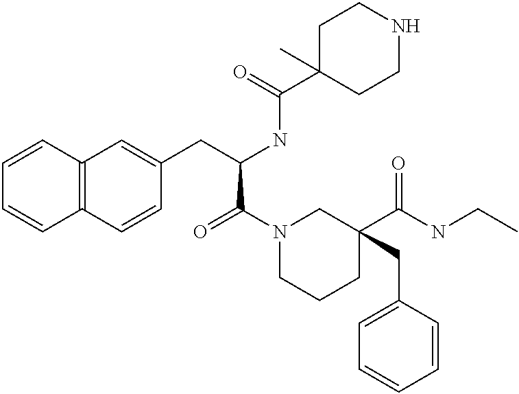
C12=C(C=CC(CC(NC(C3(C)CCNCC3)=O)C(N3CCCC(C(NCC)=O)(CC4=CC=CC=C4)C3)=O)=C1)C=CC=C2
